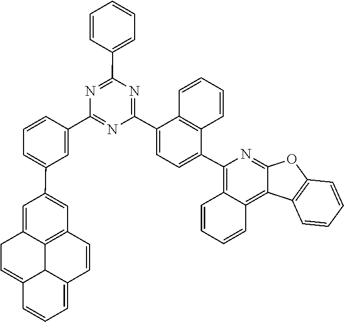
N1=C(C2=CC(C3=CC4=C5C(=C3)CC=C3C5C(=CC=C3)C=C4)=CC=C2)N=C(C2=CC=CC=C2)N=C1C1=CC=C(C2=C3C=CC=CC3=C3C(=N2)OC2=C3C=CC=C2)C2=C1C=CC=C2
